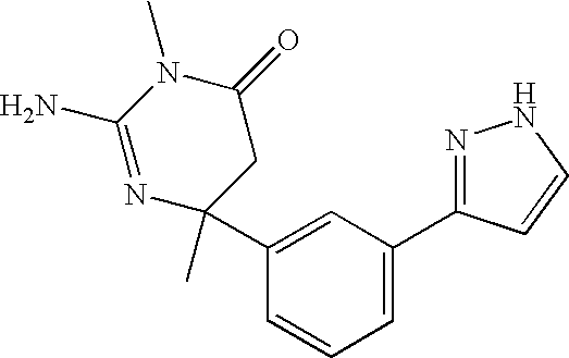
N1=C(N)N(C)C(=O)CC1(C)C1=CC(C2=NNC=C2)=CC=C1
